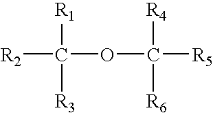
O(C([R5])([R4])[R6])C([R3])([R1])[R2]
